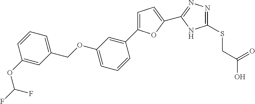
C1(OCC2=CC=CC(OC(F)F)=C2)=CC=CC(C2=CC=C(C3=NN=C(SCC(O)=O)N3)O2)=C1
